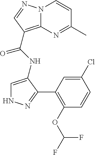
C12=C(C(NC3=CNN=C3C3=C(OC(F)F)C=CC(Cl)=C3)=O)C=NN1C=CC(C)=N2
